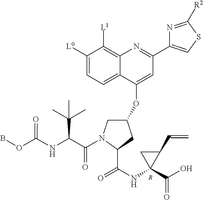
BOC(NC(C(N1CC(OC2=CC(C3=CSC([R2])=N3)=NC3=C([L1])C([L0])=CC=C23)CC1C(=O)NC1(C(O)=O)C(C=C)C1)=O)C(C)(C)C)=O.[R]
